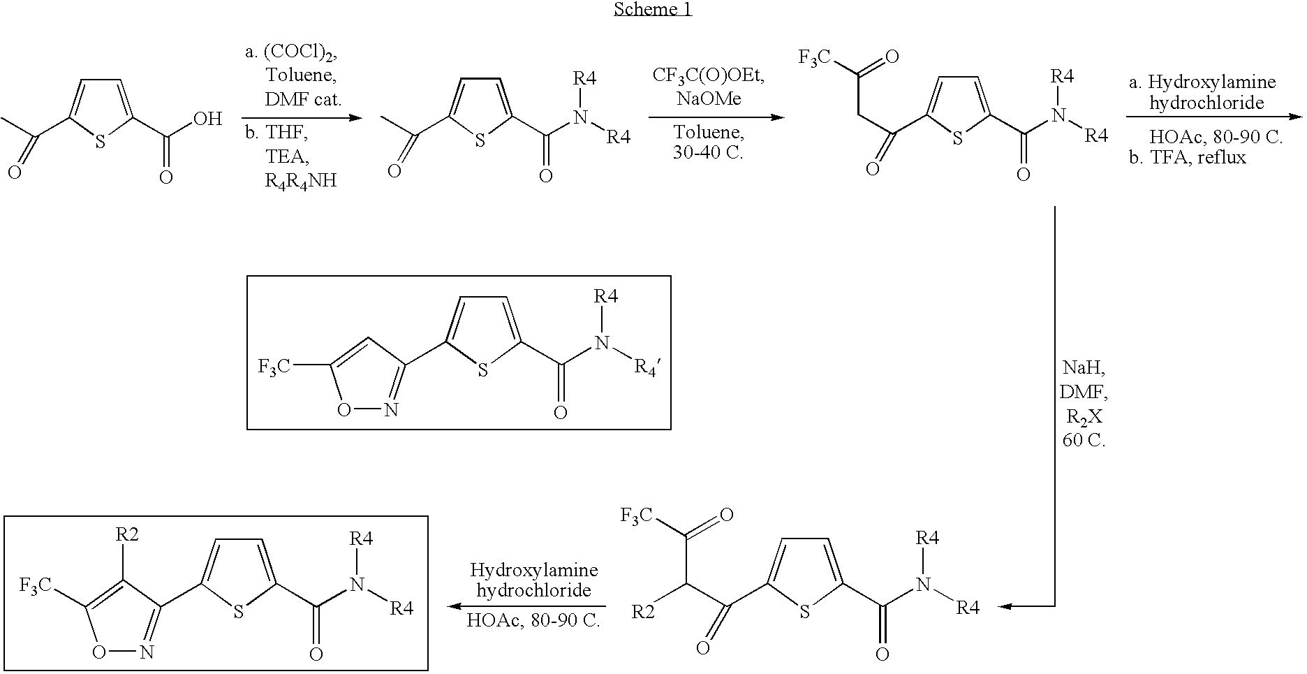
C1=C(C(O)=O)SC(C(C)=O)=C1.C1=C(C(N([R4])[R4])=O)SC(C(C)=O)=C1.C1=C(C(N([R4])[R4])=O)SC(C(CC([F3C])=O)=O)=C1.O1N=C(C2=CC=C(C(N([R4])[R4])=O)S2)C=C1[F3C].O1N=C(C2=CC=C(C(N([R4])[R4])=O)S2)C([R2])=C1[F3C].C1=C(C(N([R4])[R4])=O)SC(C(C(C([F3C])=O)[R2])=O)=C1
